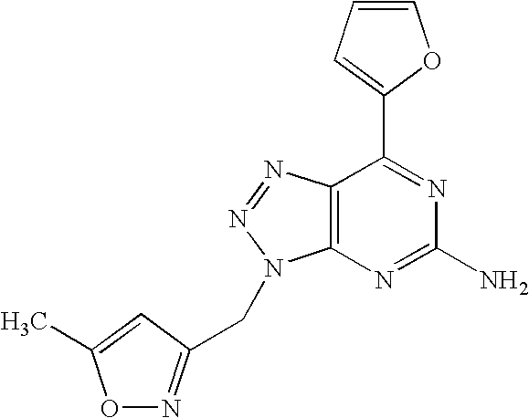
C1=CC=C(C2=NC(N)=NC3=C2N=NN3CC2=NOC(C)=C2)O1
